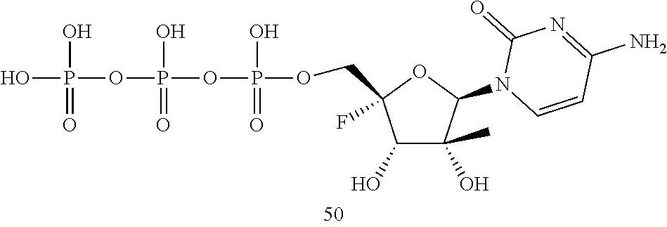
C1(O)C(O)(C)C(N2C=CC(N)=NC2=O)OC1(COP(O)(=O)OP(O)(OP(O)(O)=O)=O)F
